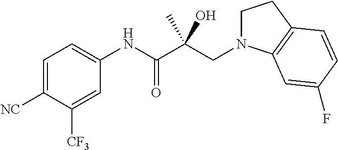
C1=C([NC])C([CF3])=CC(NC(C(CN2CCC3=C2C=C(F)C=C3)(C)O)=O)=C1
